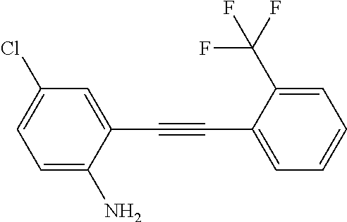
C(#CC1=CC=CC=C1C(F)(F)F)C1=CC(Cl)=CC=C1N
